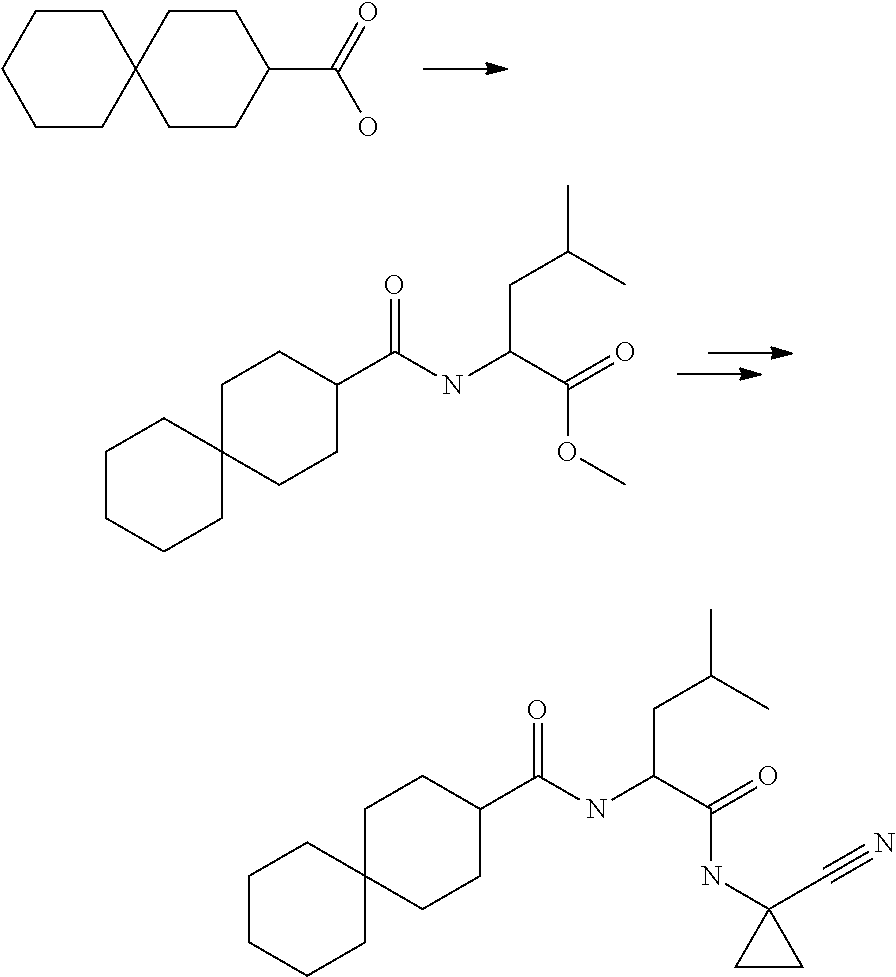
C1CC2(CCC1)CCC(C(=O)O)CC2.C1CCCC2(C1)CCC(C(NC(C(=O)OC)CC(C)C)=O)CC2.C1CCCC2(C1)CCC(C(NC(C(=O)NC1(C#N)CC1)CC(C)C)=O)CC2
